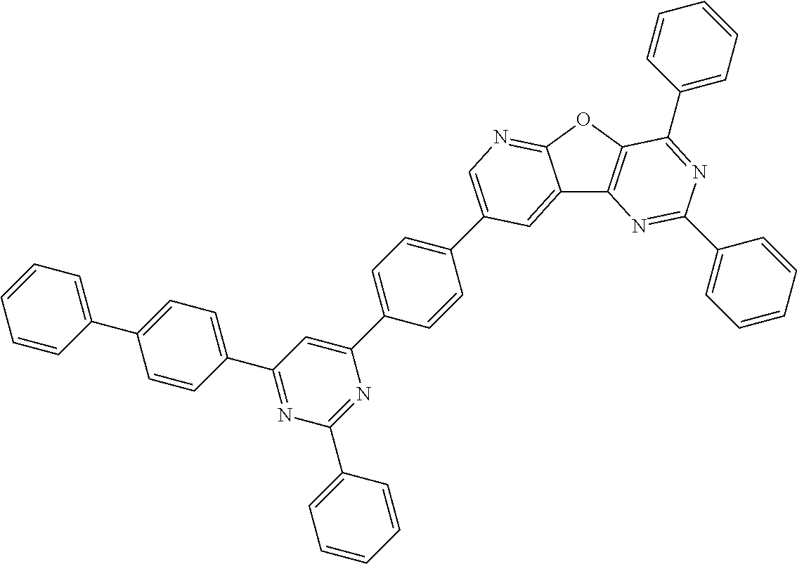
C1=CC(C2=CC=C(C3=NC(C4=CC=CC=C4)=NC(C4=CC=C(C5=CN=C6C(=C5)C5=C(O6)C(C6=CC=CC=C6)=NC(C6=CC=CC=C6)=N5)C=C4)=C3)C=C2)=CC=C1
